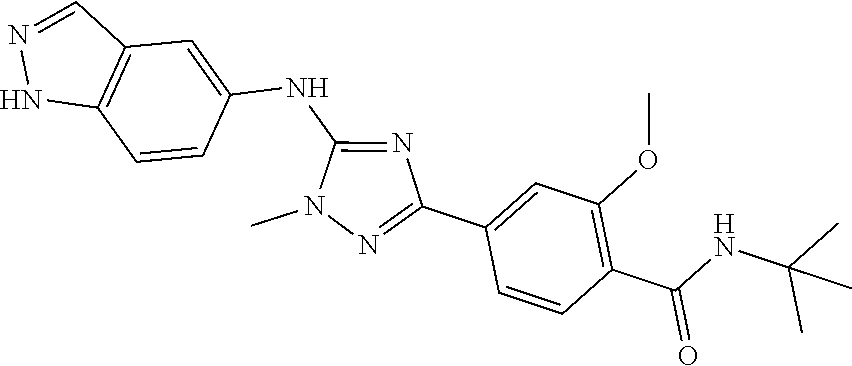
N1(C)N=C(C2=CC(OC)=C(C(NC(C)(C)C)=O)C=C2)N=C1NC1=CC2=C(NN=C2)C=C1
